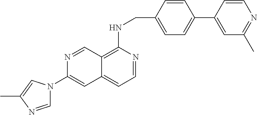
C1=CC(CNC2=C3C(=CC=N2)C=C(N2C=NC(C)=C2)N=C3)=CC=C1C1=CC(C)=NC=C1
